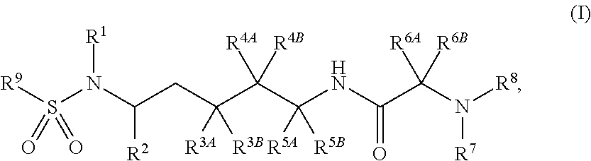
S(N(C(CC(C(C(NC(C(N([R8])[R7])([R6B])[R6A])=O)([R5B])[R5A])([R4B])[R4A])([R3B])[R3A])[R2])[R1])([R9])(=O)=O
